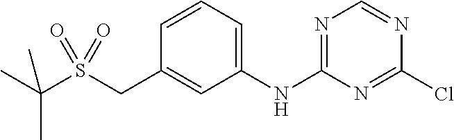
C1=CC=C(NC2=NC=NC(Cl)=N2)C=C1CS(C(C)(C)C)(=O)=O
